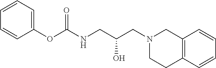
O(C(NCC(CN1CCC2=C(C1)C=CC=C2)O)=O)C1=CC=CC=C1
